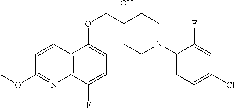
C1(N2CCC(O)(COC3=CC=C(F)C4=C3C=CC(OC)=N4)CC2)=CC=C(Cl)C=C1F
